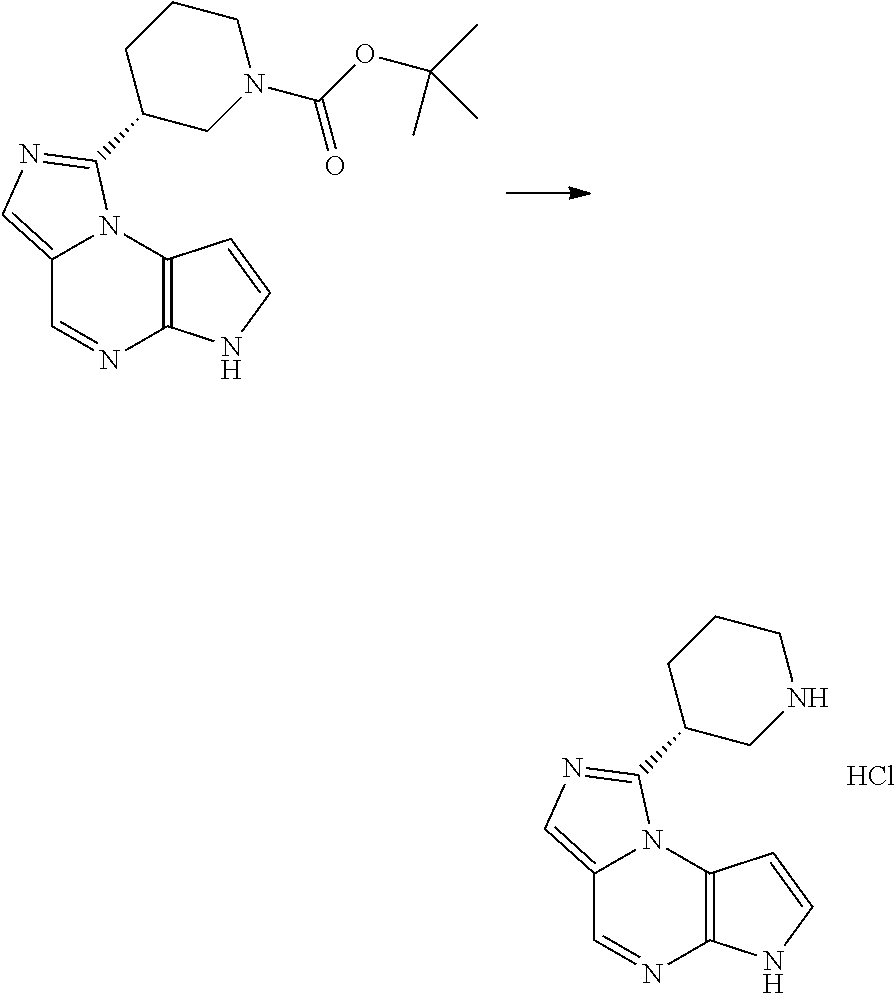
C12=CN=C(C3CN(C(=O)OC(C)(C)C)CCC3)N1C1=C(N=C2)NC=C1.C12=CN=C(C3CNCCC3)N1C1=C(N=C2)NC=C1.Cl
